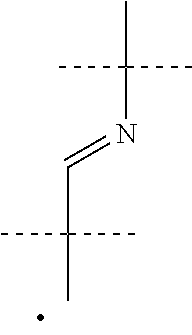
C(C=NC(C)(C)C)(C)(C)C
